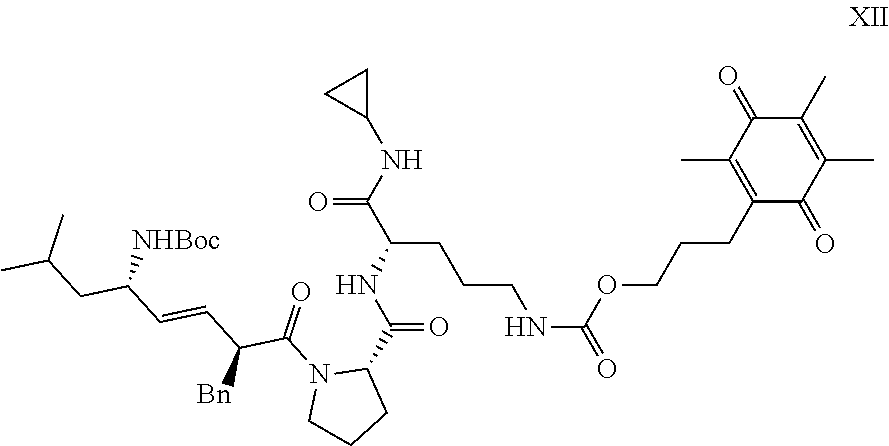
C(C(CCCNC(=O)OCCCC1=C(C)C(=O)C(C)=C(C)C1=O)NC(C1N(C(=O)C(C=CC(CC(C)C)[NHBoc])[Bn])CCC1)=O)(=O)NC1CC1
